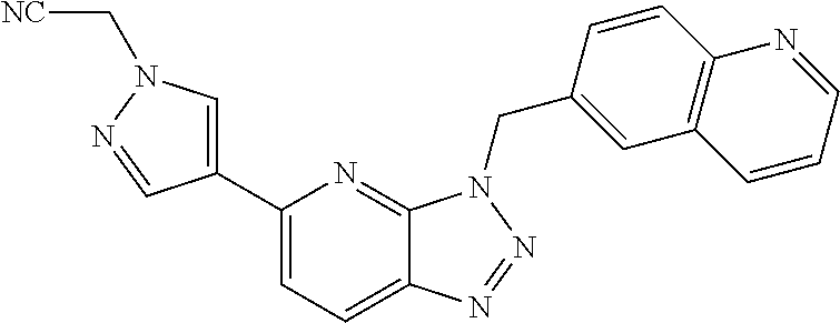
C1(C2=CN(C[NC])N=C2)=CC=C2C(=N1)N(CC1=CC3=C(C=C1)N=CC=C3)N=N2
